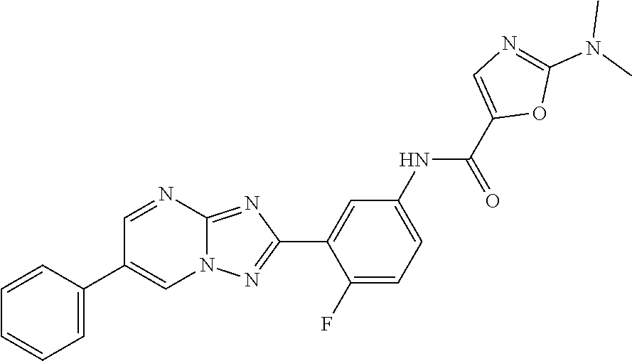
C1=C(C2=CN3C(=NC(C4=CC(NC(C5=CN=C(N(C)C)O5)=O)=CC=C4F)=N3)N=C2)C=CC=C1
